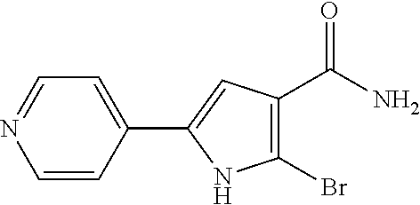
C1=CC(C2=CC(C(=O)N)=C(Br)N2)=CC=N1
